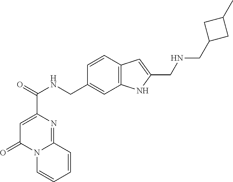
C1=C(C(=O)NCC2=CC3=C(C=C2)C=C(CNCC2CC(C)C2)N3)N=C2N(C1=O)C=CC=C2
